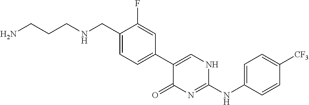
NCCCNCC1=CC=C(C2=CNC(NC3=CC=C([CF3])C=C3)=NC2=O)C=C1F
